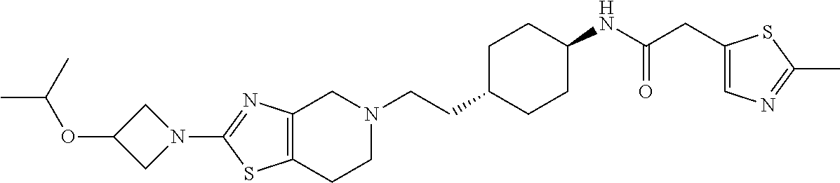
C12=C(CCN(CCC3CCC(NC(CC4=CN=C(C)S4)=O)CC3)C1)SC(N1CC(OC(C)C)C1)=N2
